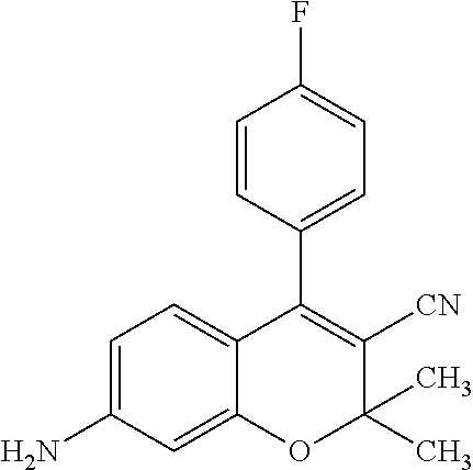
C1=C(N)C=C2C(=C1)C(C1=CC=C(F)C=C1)=C([CN])C(C)(C)O2
